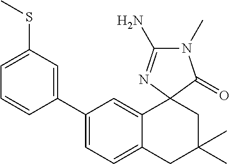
C1(C2=CC(SC)=CC=C2)=CC=C2C(=C1)C1(CC(C)(C)C2)N=C(N)N(C)C1=O
